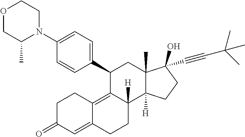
C1(C2=CC=C(N3CCOCC3C)C=C2)C2=C3C(=CC(=O)CC3)CCC2([H])C2([H])C(C)(C1)C(C#CC(C)(C)C)(O)CC2
